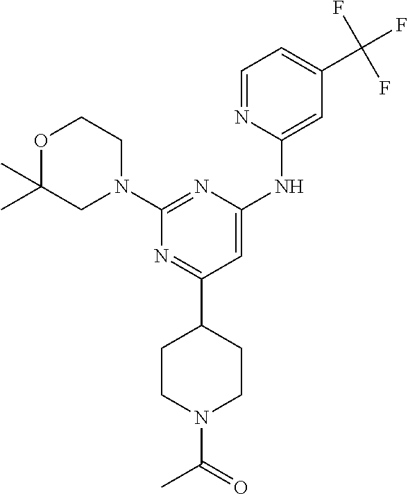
C1CN(C(C)=O)CCC1C1=NC(N2CCOC(C)(C)C2)=NC(NC2=CC(C(F)(F)F)=CC=N2)=C1
